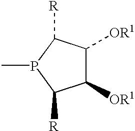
C1([OR1])C([OR1])C([R])P(C)C1[R]
